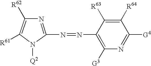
C1([R61])=C([R62])N=C(N=NC2=C([G3])N=C([G4])C([R64])=C2[R63])N1[Q2]
